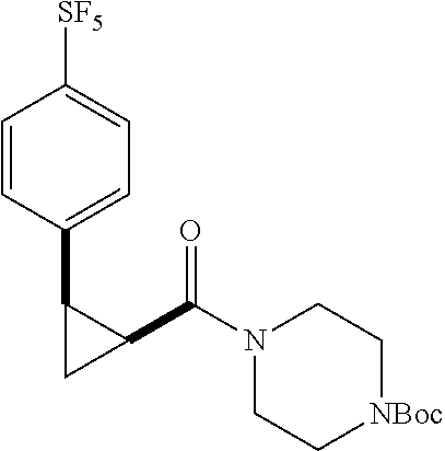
N1(C(C2C(C3=CC=C([SF5])C=C3)C2)=O)CC[NBoc]CC1
